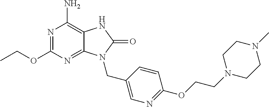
N1=C(OCC)N=C2C(=C1N)NC(=O)N2CC1=CN=C(OCCN2CCN(C)CC2)C=C1
